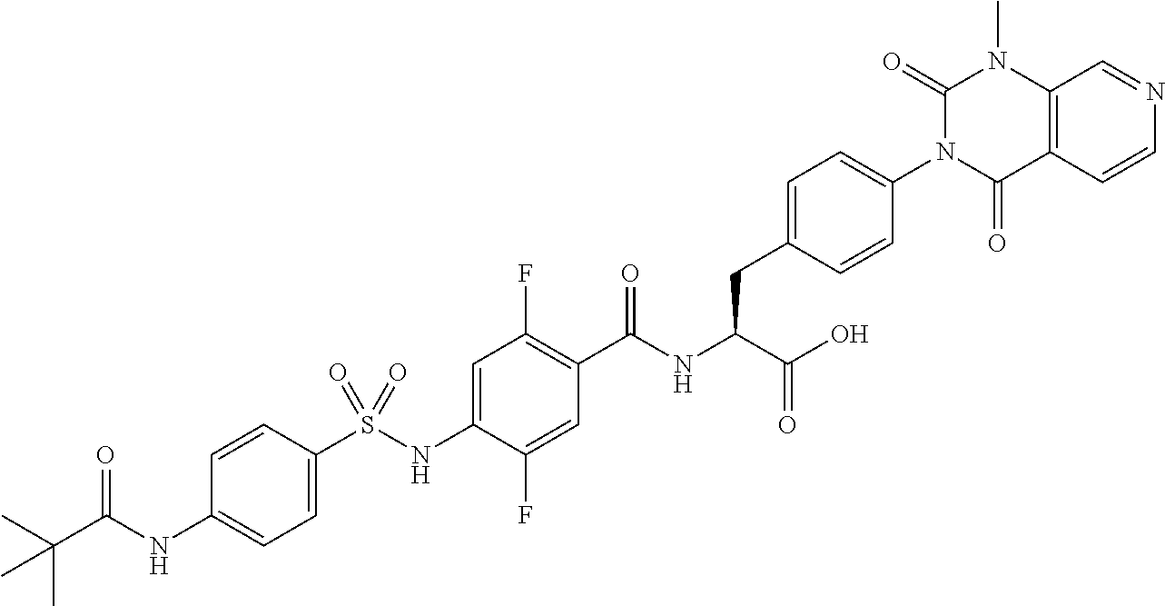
C1=C(S(NC2=CC(F)=C(C(NC(C(O)=O)CC3=CC=C(N4C(=O)C5=C(N(C)C4=O)C=NC=C5)C=C3)=O)C=C2F)(=O)=O)C=CC(NC(C(C)(C)C)=O)=C1
